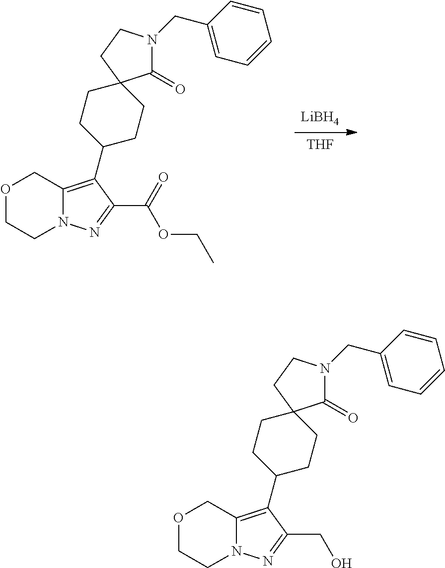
[LiBH4].[THF].C12=C(C3CCC4(CC3)C(=O)N(CC3=CC=CC=C3)CC4)C(C(=O)OCC)=NN1CCOC2.C12=C(C3CCC4(CC3)C(=O)N(CC3=CC=CC=C3)CC4)C(CO)=NN1CCOC2
